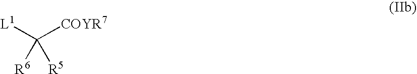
[L1]C([COYR7])([R6])[R5]
